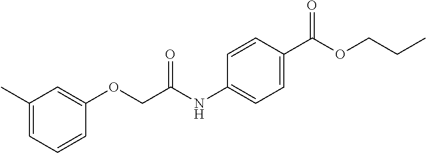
C1(NC(COC2=CC(C)=CC=C2)=O)=CC=C(C(=O)OCCC)C=C1
